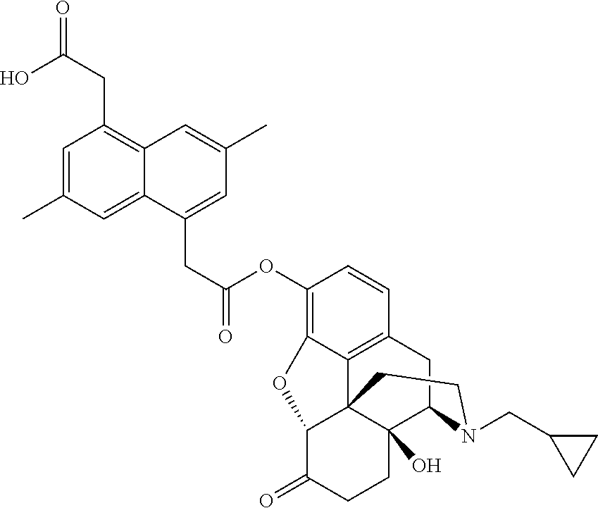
C(C(OC1=C2C3=C(C=C1)CC1C4(O)C3(C(C(=O)CC4)O2)CCN1CC1CC1)=O)C1=CC(C)=CC2=C(CC(=O)O)C=C(C)C=C12
